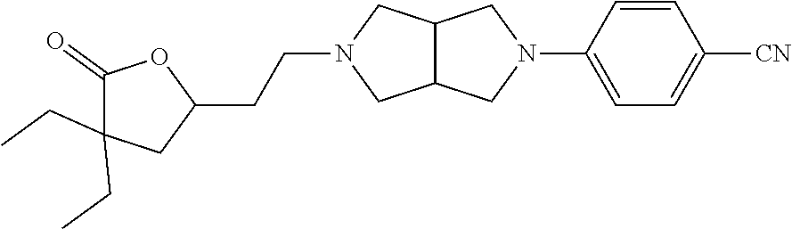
C1=CC(N2CC3C(C2)CN(CCC2OC(=O)C(CC)(CC)C2)C3)=CC=C1[CN]
